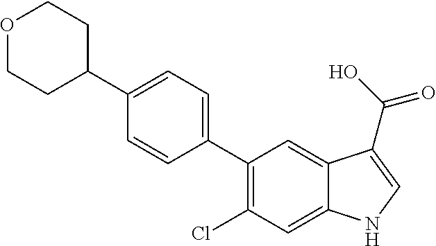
C1(C2=CC=C(C3CCOCC3)C=C2)=C(Cl)C=C2C(=C1)C(C(=O)O)=CN2
